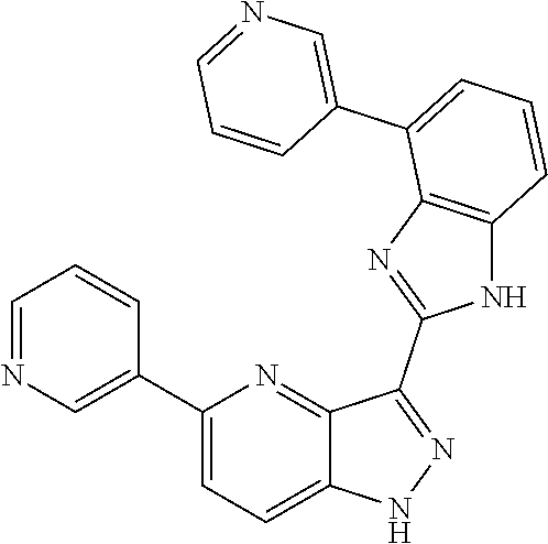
C1(C2=CN=CC=C2)=CC=C2C(=N1)C(C1=NC3=C(N1)C=CC=C3C1=CN=CC=C1)=NN2
